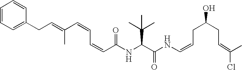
N(C(C(NC=CCC(CC=C(Cl)C)O)=O)C(C)(C)C)C(C=CC=CC(=CCC1=CC=CC=C1)C)=O
